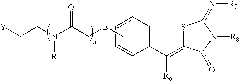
C1=CC=CC(C(=C2SC(=N[R7])N([R8])C2=O)[R6])=C1.C[E]CC(N(CC[Y])[R])=O
